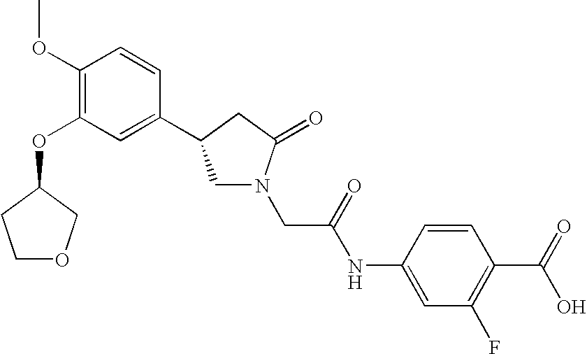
C1(OC)=C(OC2COCC2)C=C(C2CN(CC(NC3=CC(F)=C(C(=O)O)C=C3)=O)C(=O)C2)C=C1
